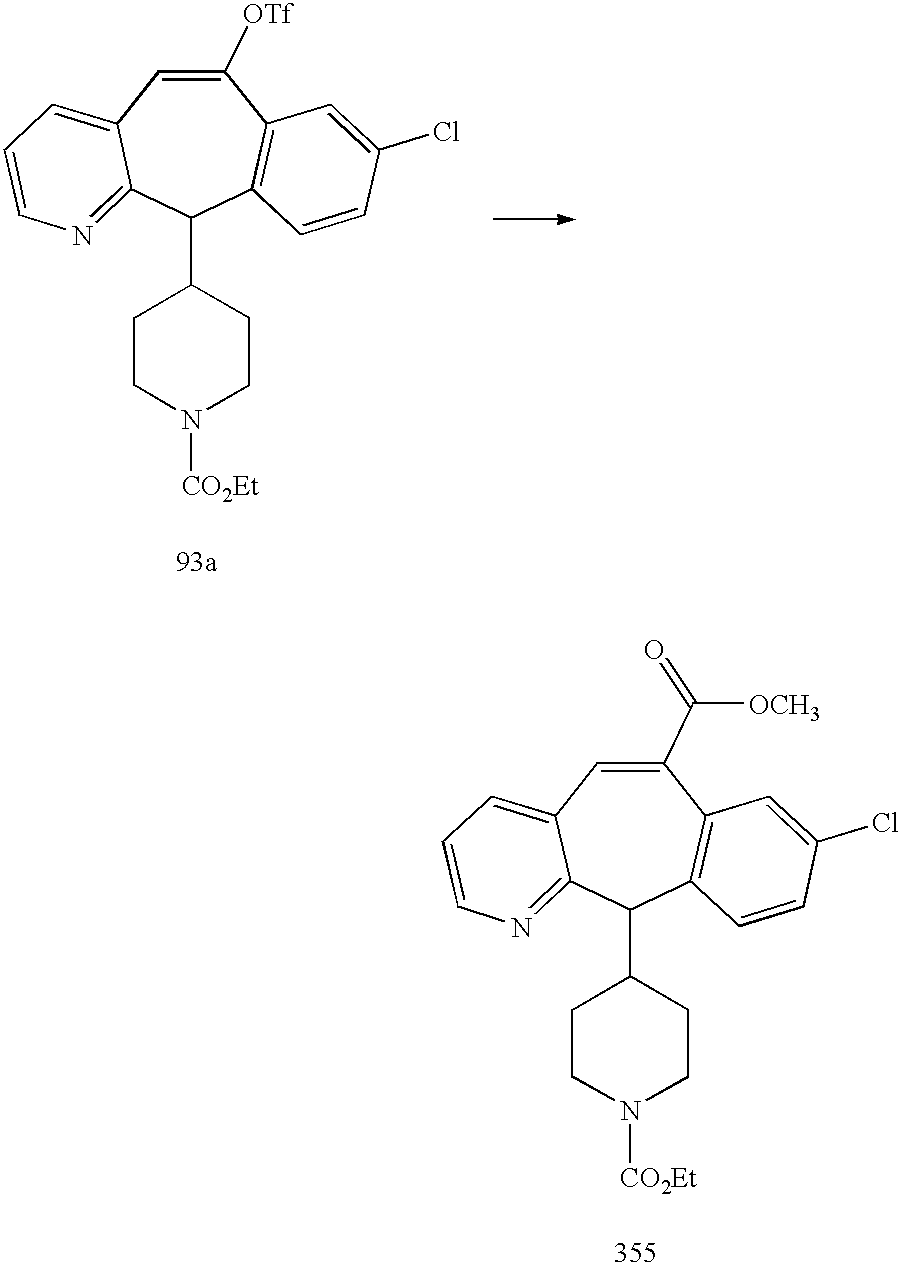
C1(C(=O)[OCH3])=CC2=CC=CN=C2C(C2CCN([CO2Et])CC2)C2=C1C=C(Cl)C=C2.C1([OTf])=CC2=CC=CN=C2C(C2CCN([CO2Et])CC2)C2=C1C=C(Cl)C=C2
